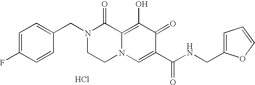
C1=C(CN2CCN3C(=C(O)C(=O)C(C(NCC4=CC=CO4)=O)=C3)C2=O)C=CC(F)=C1.Cl
